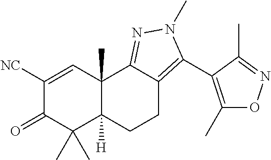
C1([NC])=CC2(C)C([H])(C(C)(C)C1=O)CCC1=C(C3=C(C)ON=C3C)N(C)N=C21
